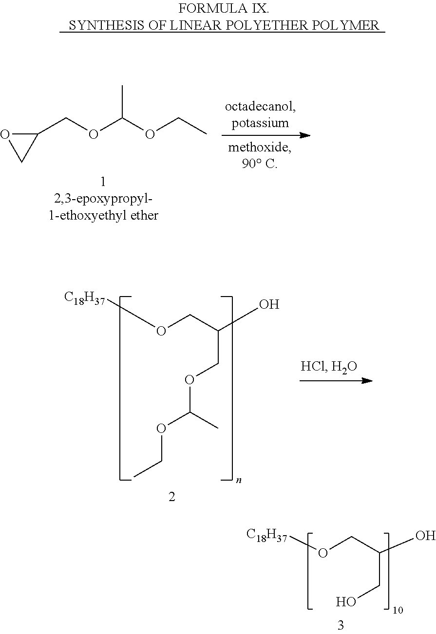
[C18H37]OCC(O)COC(OCC)C.O(CC(O)CO)[C18H37].O1CC1COC(OCC)C
